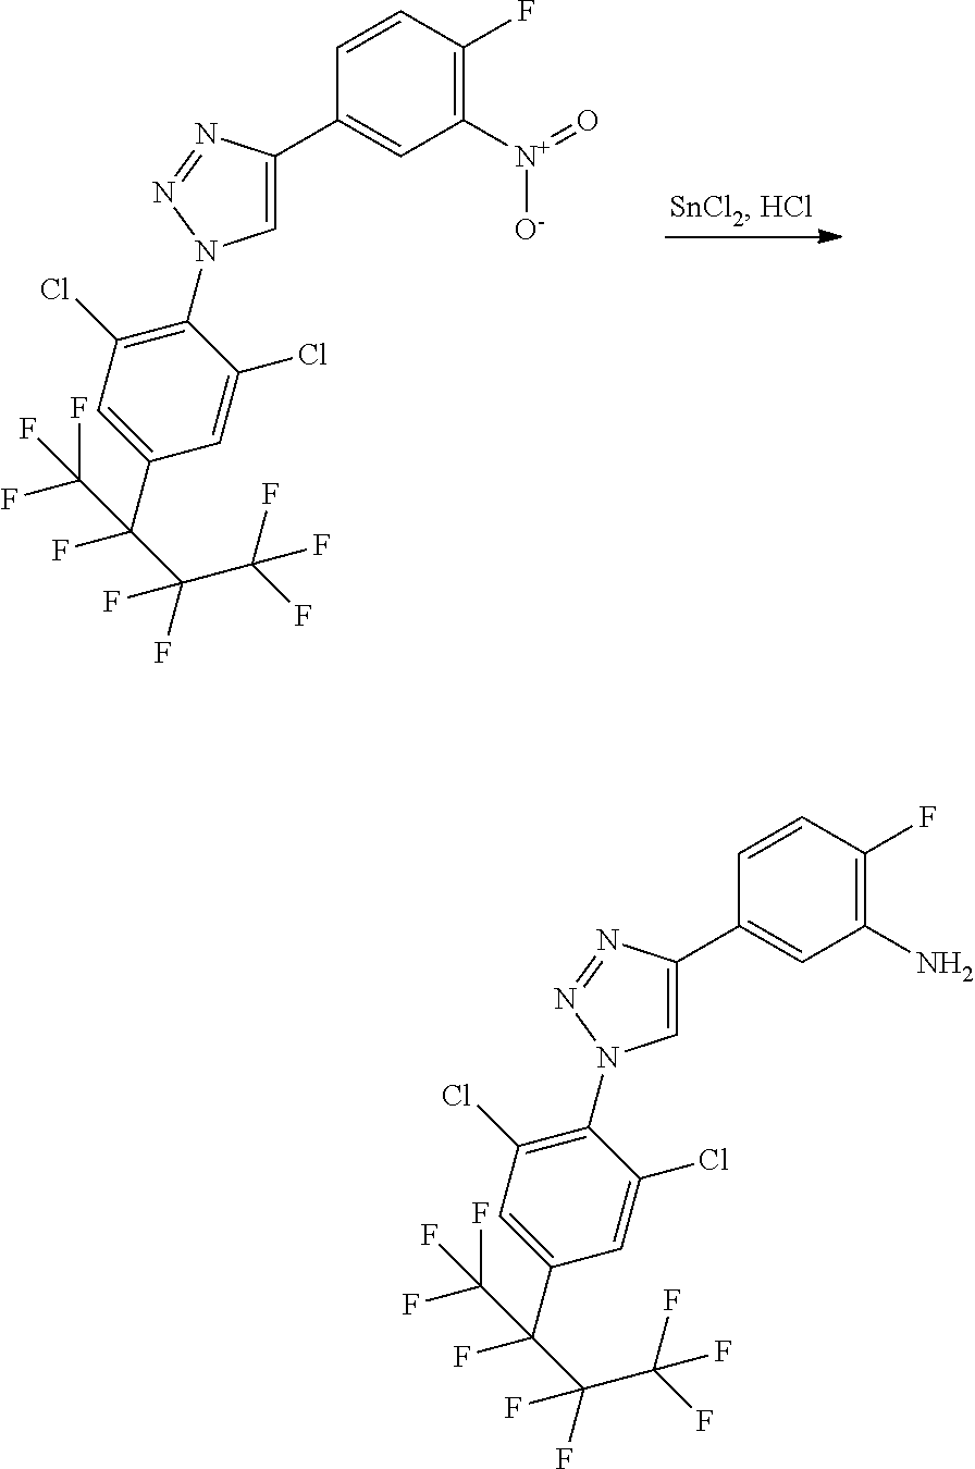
C1(Cl)=C(N2C=C(C3=CC([N+]([O-])=O)=C(F)C=C3)N=N2)C(Cl)=CC(C(C(C(F)(F)F)(F)F)(C(F)(F)F)F)=C1.C1(Cl)=C(N2C=C(C3=CC(N)=C(F)C=C3)N=N2)C(Cl)=CC(C(C(C(F)(F)F)(F)F)(C(F)(F)F)F)=C1
